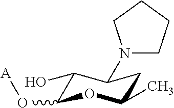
C1(O)C(O[A])OC(C)CC1N1CCCC1
